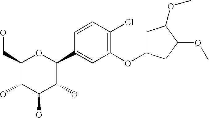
C1(CO)C(O)C(O)C(O)C(C2=CC(OC3CC(OC)C(OC)C3)=C(Cl)C=C2)O1
